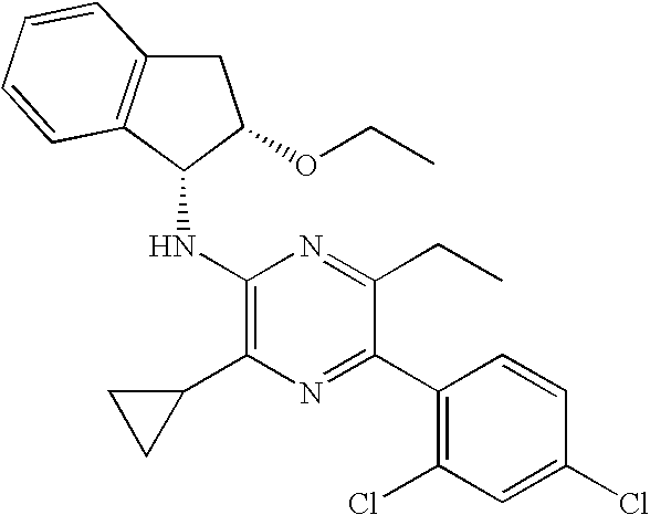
C1(Cl)=CC(Cl)=C(C2=NC(C3CC3)=C(NC3C(OCC)CC4=C3C=CC=C4)N=C2CC)C=C1
